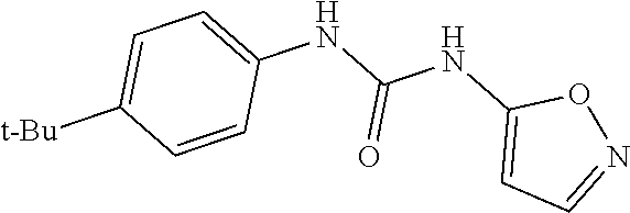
C1=C([t-Bu])C=CC(NC(NC2=CC=NO2)=O)=C1
